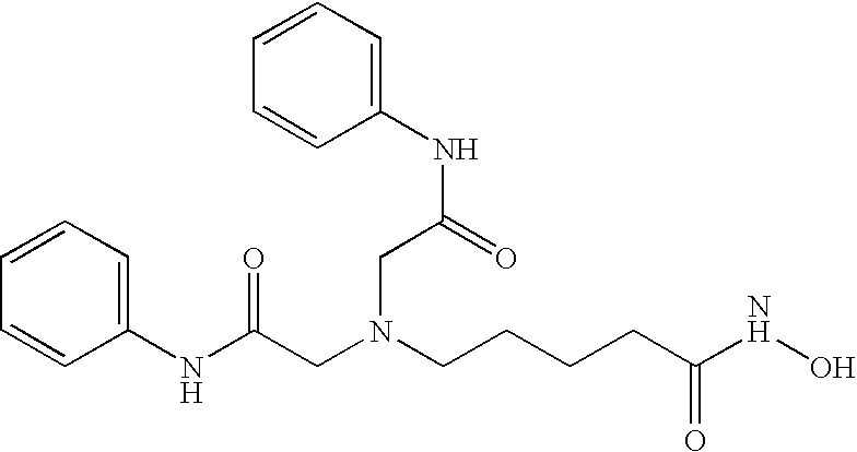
N(C(CN(CCCCC(NO)=O)CC(=O)NC1=CC=CC=C1)=O)C1=CC=CC=C1
